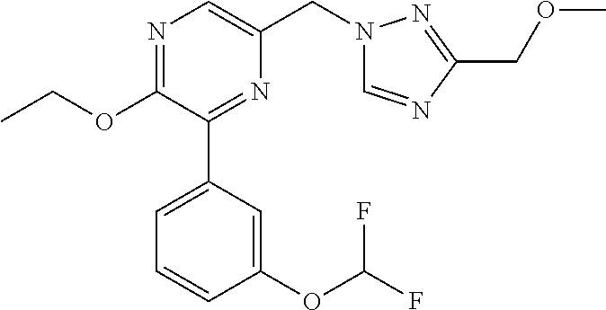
N1=C(OCC)C(C2=CC=CC(OC(F)F)=C2)=NC(CN2C=NC(COC)=N2)=C1
